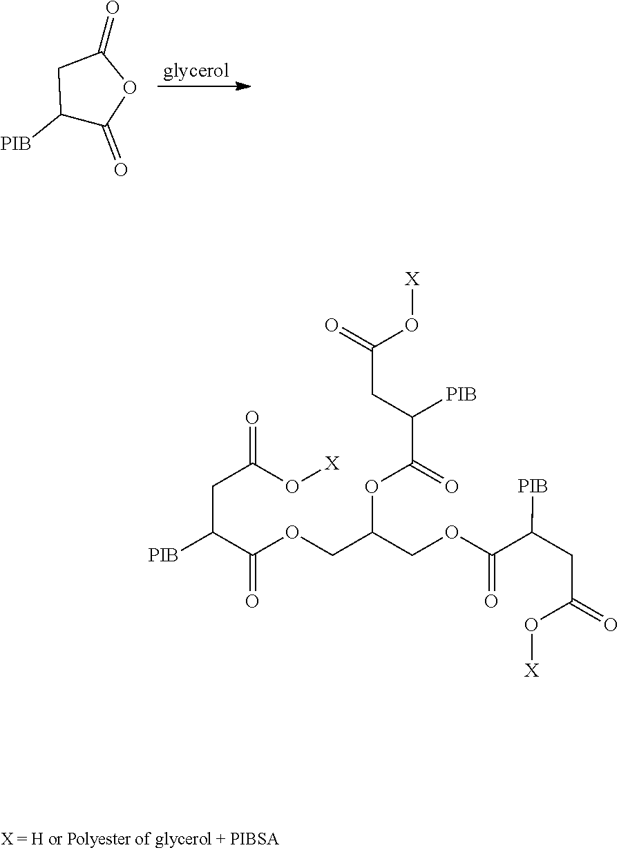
C1([PIB])C(=O)OC(=O)C1.C(C([PIB])C(OCC(OC(C(CC(=O)O[X])[PIB])=O)COC(C(CC(=O)O[X])[PIB])=O)=O)C(=O)O[X]
